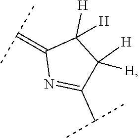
C(=C1N=C(C(C)C)C([H])([H])C1([H])[H])(C)C
